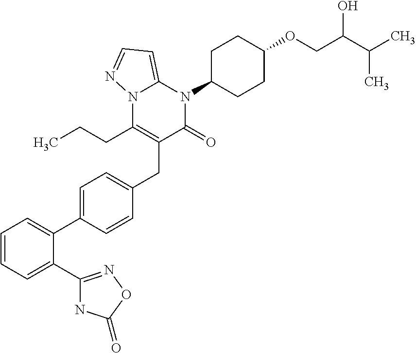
C1=CC=C(C2=NOC(=O)N2)C(C2=CC=C(CC3=C(CCC)N4C(=CC=N4)N(C4CCC(OCC(C(C)C)O)CC4)C3=O)C=C2)=C1
